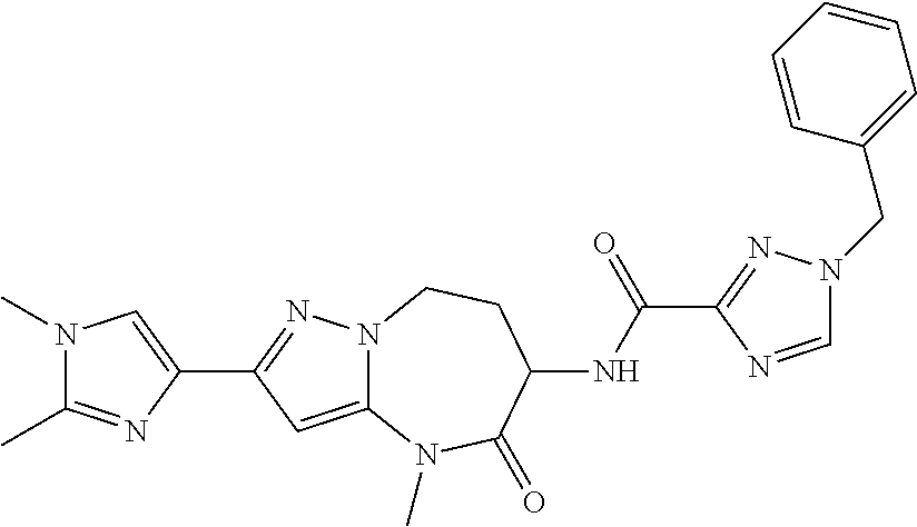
C1(C2=NN3C(=C2)N(C)C(=O)C(NC(C2=NN(CC4=CC=CC=C4)C=N2)=O)CC3)=CN(C)C(C)=N1
